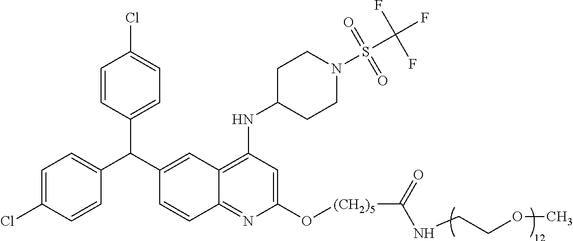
C1=CC(C(C2=CC3=C(NC4CCN(S(C(F)(F)F)(=O)=O)CC4)C=C(O[(CH2)5]C(=O)NCCOC)N=C3C=C2)C2=CC=C(Cl)C=C2)=CC=C1Cl
